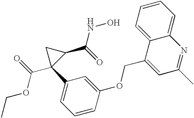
CCOC(C1(C2=CC=CC(OCC3=CC(C)=NC4=CC=CC=C34)=C2)C(C(NO)=O)C1)=O
